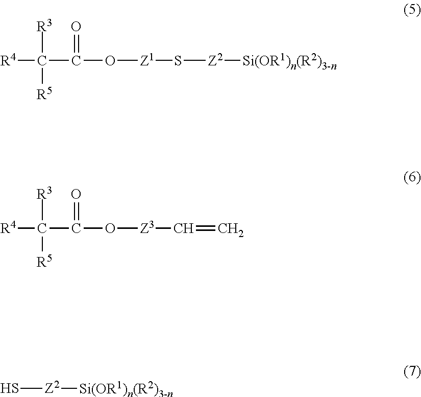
[R4]C([R5])([R3])C(O[Z1]S[Z2][Si(OR1)n(R2)3-n])=O.[R4]C([R5])([R3])C(O[Z3]C=C)=O.[Z2]([Si(OR1)n(R2)3-n])S
